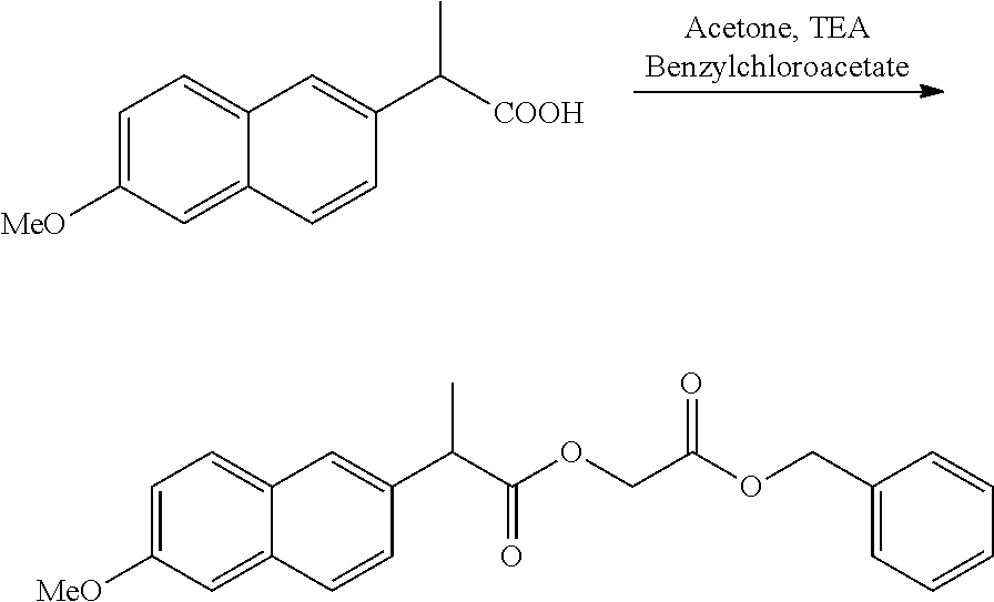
C1=C([MeO])C=C2C(=C1)C=C(C([COOH])C)C=C2.C1=C([MeO])C=C2C(=C1)C=C(C(C(OCC(OCC1=CC=CC=C1)=O)=O)C)C=C2
